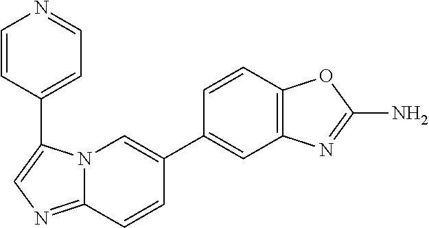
C12=NC=C(C3=CC=NC=C3)N1C=C(C1=CC3=C(C=C1)OC(N)=N3)C=C2
